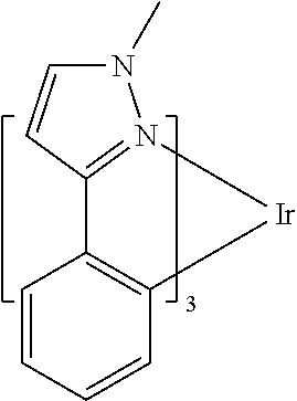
N1(C)C=CC2=N1[Ir]C1=C2C=CC=C1
